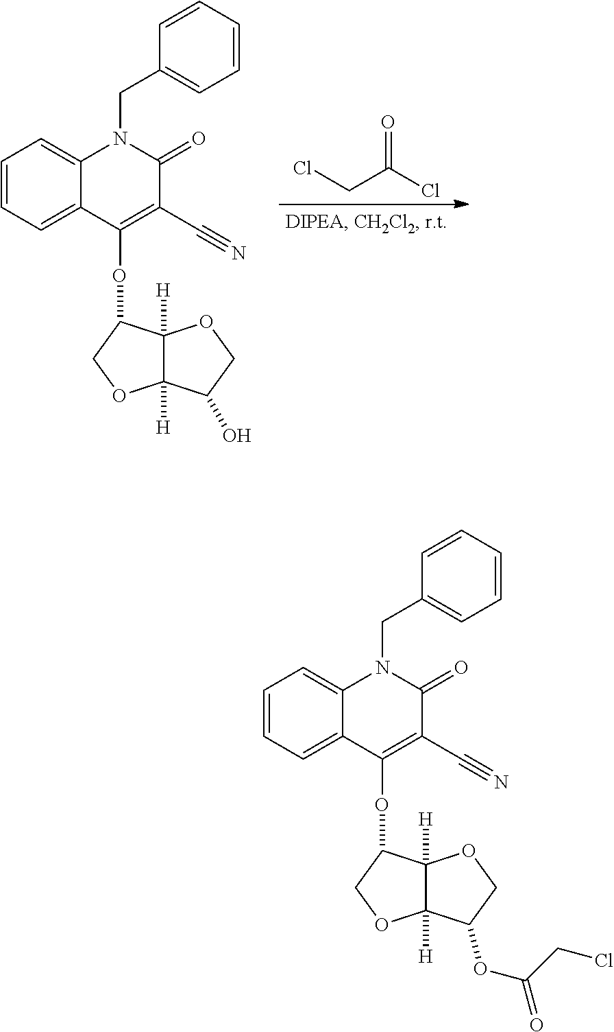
C12([H])C([H])(OCC1O)C(OC1=C(C#N)C(=O)N(CC3=CC=CC=C3)C3=CC=CC=C31)CO2.C(C(Cl)=O)Cl.C12([H])C([H])(OCC1OC(CCl)=O)C(OC1=C(C#N)C(=O)N(CC3=CC=CC=C3)C3=CC=CC=C31)CO2
